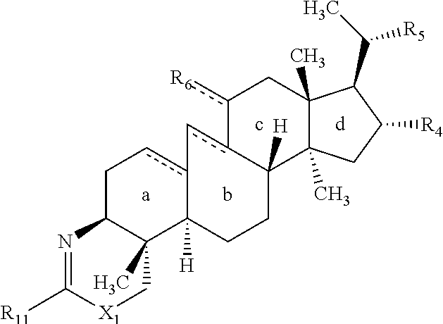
C1C2C(C)(C3([H])c(c1)-cc1C([H])(CC3)C3(C)C(C)(Cc-1[R6])C(C([R5])C)C([R4])C3)C[X1]C([R11])=N2.c
